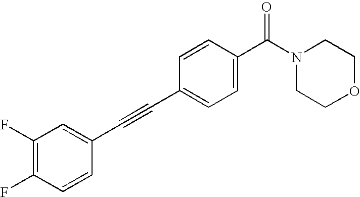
C1(F)=C(F)C=CC(C#CC2=CC=C(C(N3CCOCC3)=O)C=C2)=C1
